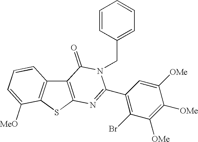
C12=C(SC3=C1C=CC=C3[MeO])N=C(C1=C(Br)C([OMe])=C([OMe])C([OMe])=C1)N(CC1=CC=CC=C1)C2=O
